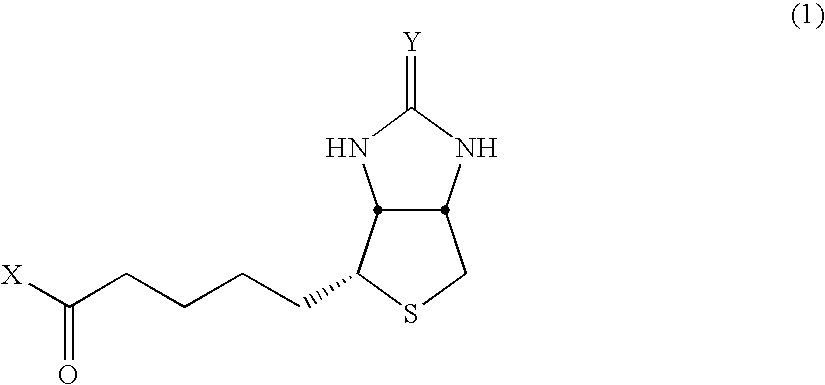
N1C(=[Y])NC2C(CCCCC([X])=O)SCC12
